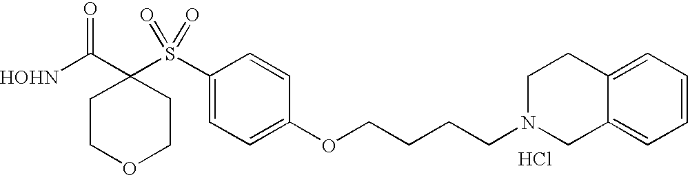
[HOHN]C(C1(S(C2=CC=C(OCCCCN3CC4=CC=CC=C4CC3)C=C2)(=O)=O)CCOCC1)=O.Cl
